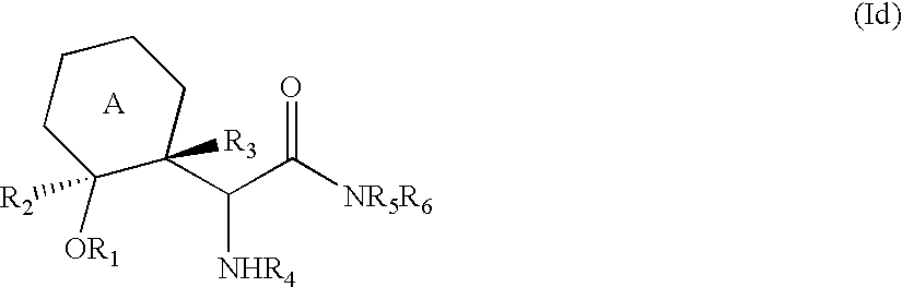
C1([R2])([OR1])C([R3])(C(C([NR5R6])=O)[NHR4])CCCC1.[A]
